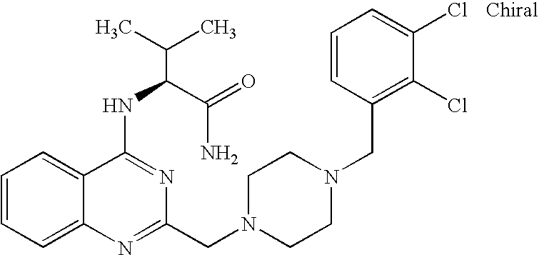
C1=CC=C2C(=C1)C(NC(C(N)=O)C(C)C)=NC(CN1CCN(CC3=C(Cl)C(Cl)=CC=C3)CC1)=N2
